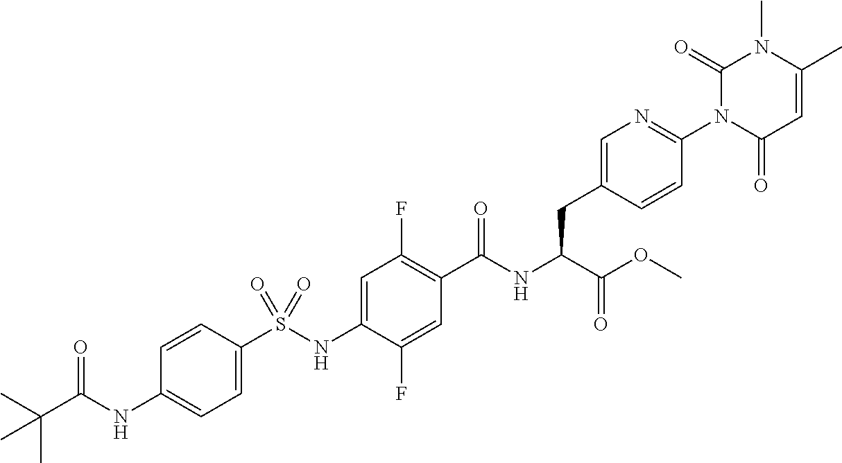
C1=C(S(NC2=CC(F)=C(C(NC(C(OC)=O)CC3=CN=C(N4C(=O)C=C(C)N(C)C4=O)C=C3)=O)C=C2F)(=O)=O)C=CC(NC(C(C)(C)C)=O)=C1
